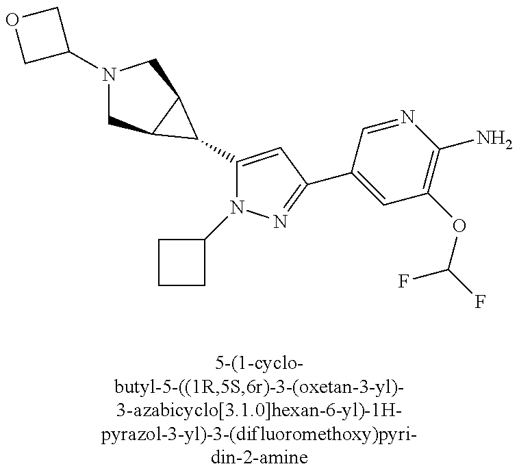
N1(C2COC2)CC2C(C1)C2C1=CC(C2=CC(OC(F)F)=C(N)N=C2)=NN1C1CCC1
